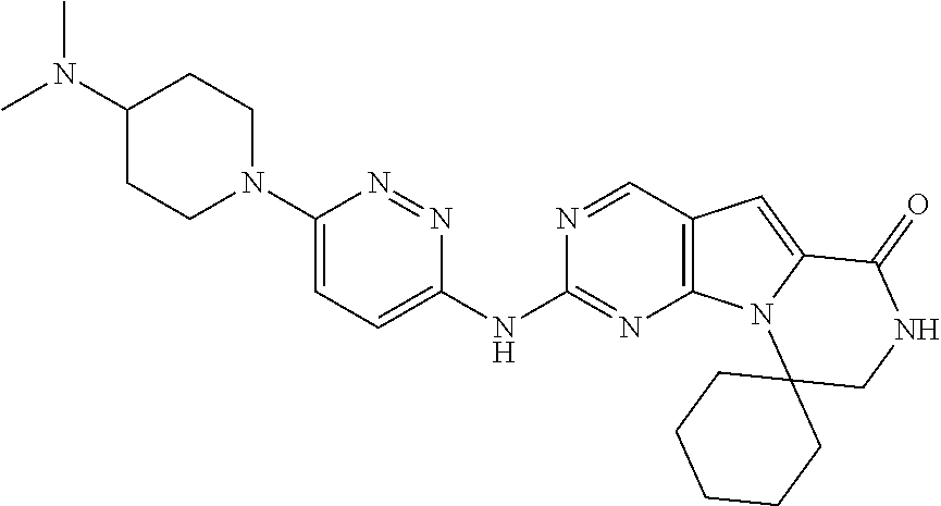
C1(N(C)C)CCN(C2=CC=C(NC3=NC4=C(C=N3)C=C3N4C4(CNC3=O)CCCCC4)N=N2)CC1
